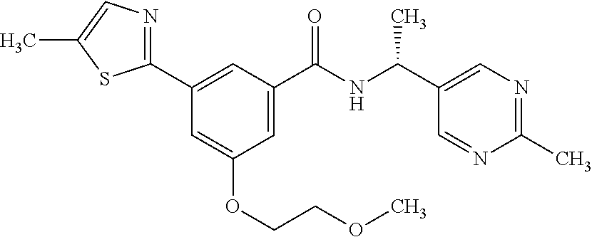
C1(C)=NC=C(C(NC(C2=CC(OCCOC)=CC(C3=NC=C(C)S3)=C2)=O)C)C=N1
